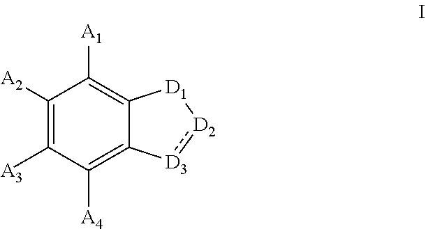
[D3]1:[D2][D1]C2=C([A1])C([A2])=C([A3])C([A4])=C12
